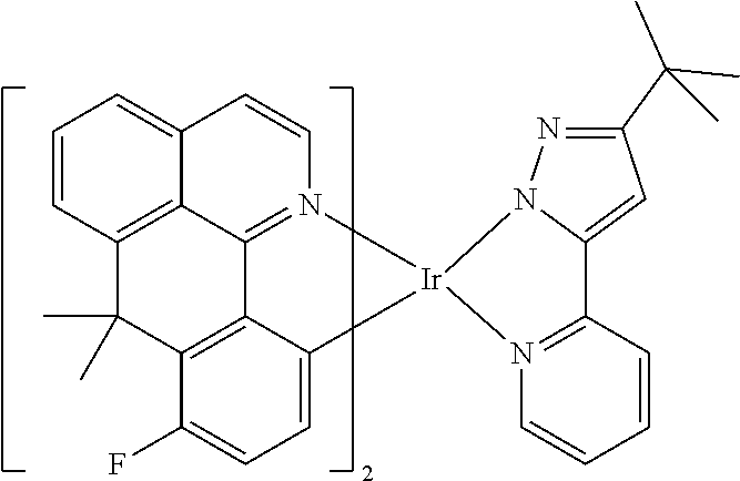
C1=CC2=CC=CC3=C2C2=N1[Ir]1(C4=CC=C(F)C(=C24)C3(C)C)N2C(=CC(C(C)(C)C)=N2)C2=N1C=CC=C2
